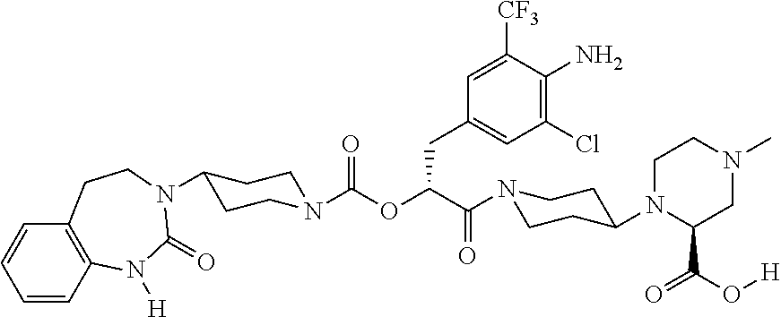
C1=CC2=C(C=C1)CCN(C1CCN(C(OC(C(=O)N3CCC(N4C(C(=O)O[H])CN(C)CC4)CC3)CC3=CC(Cl)=C(N)C([CF3])=C3)=O)CC1)C(=O)N2[H]
